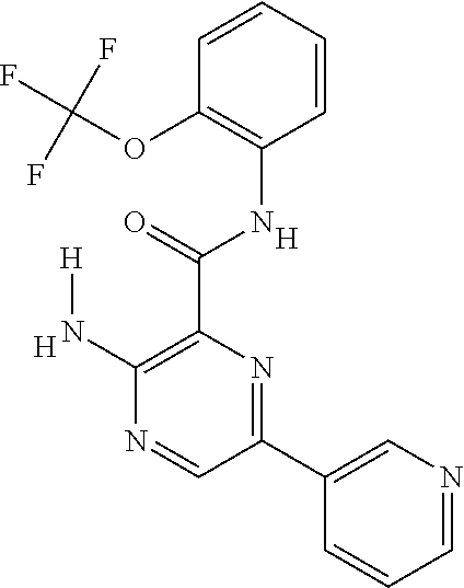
C1=NC=C(C2=NC(C(=O)NC3=C(OC(F)(F)F)C=CC=C3)=C(N[H])N=C2)C=C1.[H].[H]
